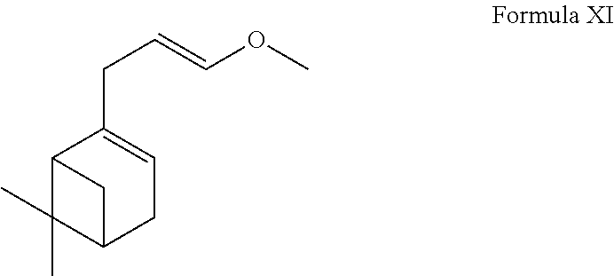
C12C(C)(C)C(CC=C1CC=COC)C2
